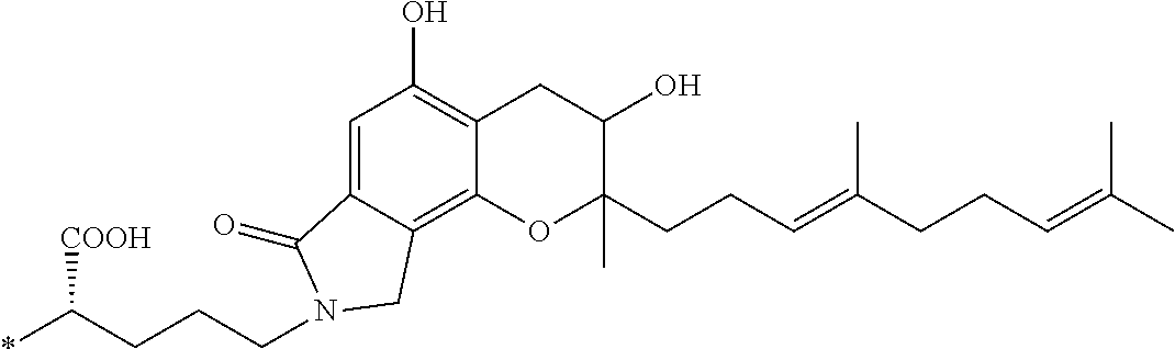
C1=C2C(=C3C(=C1O)CC(O)C(C)(CCC=C(CCC=C(C)C)C)O3)CN(CCCC(*)[COOH])C2=O
